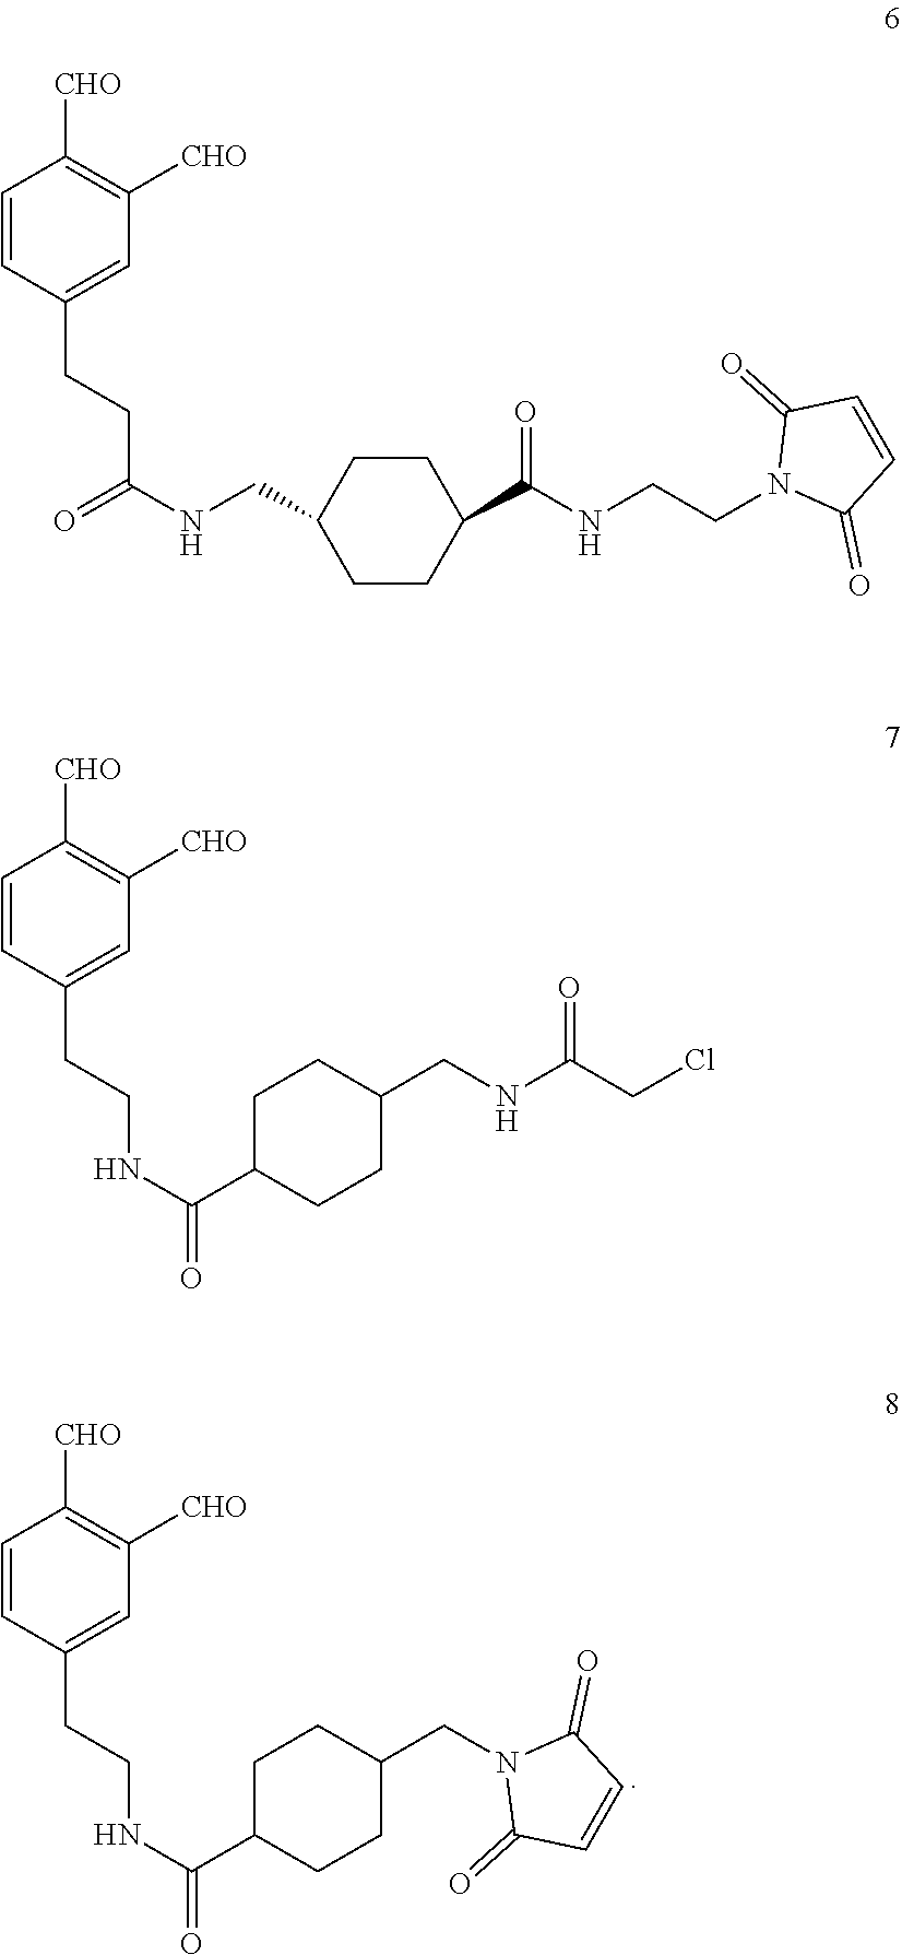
C1=CC(CCC(NCC2CCC(C(=O)NCCN3C(=O)C=CC3=O)CC2)=O)=CC([CHO])=C1[CHO].C1=CC(CCNC(C2CCC(CNC(CCl)=O)CC2)=O)=CC([CHO])=C1[CHO].C1=CC(CCNC(C2CCC(CN3C(=O)C=CC3=O)CC2)=O)=CC([CHO])=C1[CHO]
